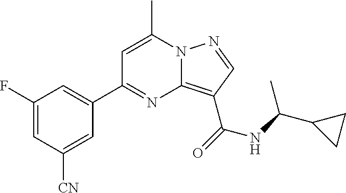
C1(F)=CC([CN])=CC(C2=NC3=C(C(NC(C)C4CC4)=O)C=NN3C(C)=C2)=C1
